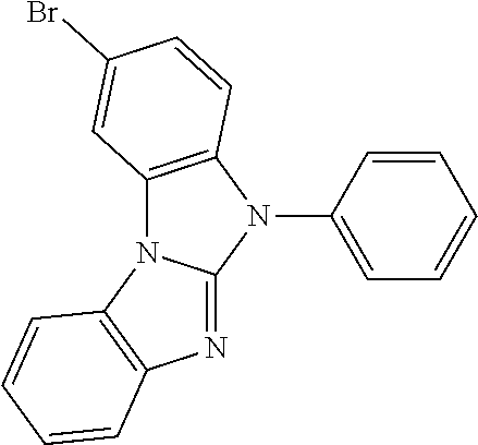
C1=CC=CC=C1N1C2=NC3=C(N2C2=C1C=CC(Br)=C2)C=CC=C3
